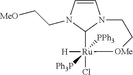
C1=CN2CC[OMe][Ru]([H])(Cl)([PPh3])([Ph3P])C2N1CC[MeO]
